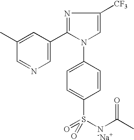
C1(C)=CC(C2=NC([CF3])=CN2C2=CC=C(S([N-Na+]C(C)=O)(=O)=O)C=C2)=CN=C1
